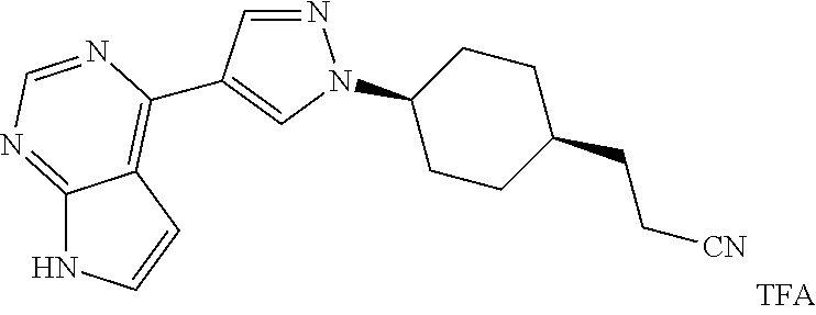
C12=NC=NC(C3=CN(C4CCC(CC[CN])CC4)N=C3)=C1C=CN2
